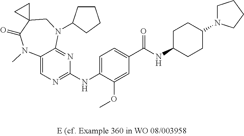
C12=CN=C(NC3=CC=C(C(NC4CCC(N5CCCC5)CC4)=O)C=C3OC)N=C1N(C1CCCC1)CC1(C(=O)N2C)CC1
